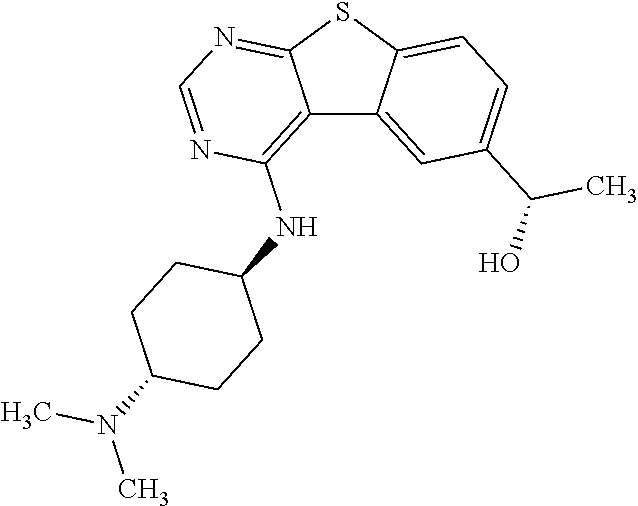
C12=C(NC3CCC(N(C)C)CC3)N=CN=C1SC1=CC=C(C(C)O)C=C21
